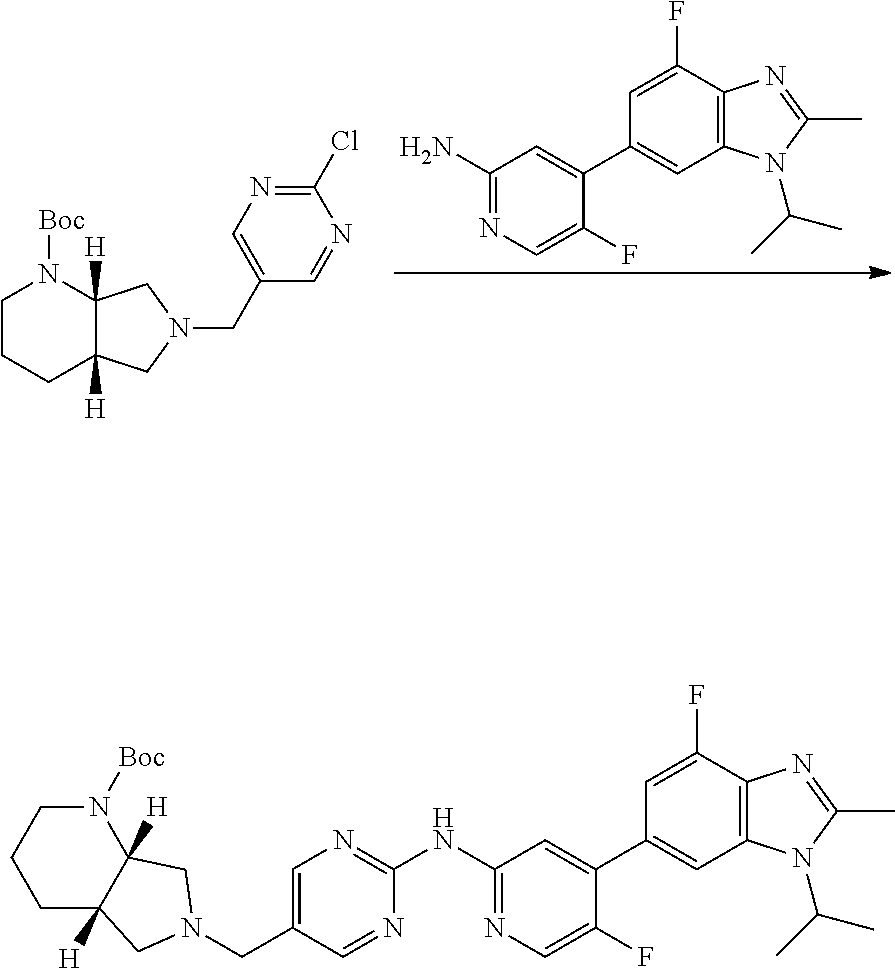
NC1=NC=C(F)C(C2=CC3=C(C(F)=C2)N=C(C)N3C(C)C)=C1.C1CCC2([H])C([H])(N1[Boc])CN(CC1=CN=C(Cl)N=C1)C2.N(C1=NC=C(F)C(C2=CC3=C(C(F)=C2)N=C(C)N3C(C)C)=C1)C1=NC=C(CN2CC3([H])CCCN([Boc])C3([H])C2)C=N1
